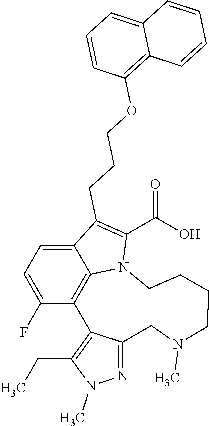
C12=CC=C(F)C3=C1N(C(C(O)=O)=C2CCCOC1=C2C(=CC=C1)C=CC=C2)CCCCN(C)CC1=NN(C)C(CC)=C31
